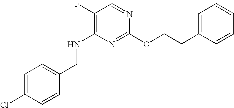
C1=C(Cl)C=CC(CNC2=C(F)C=NC(OCCC3=CC=CC=C3)=N2)=C1
